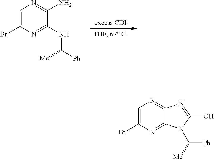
C1=C(Br)N=C(NC([Ph])[Me])C(N)=N1.C1=C(Br)N=C2C(=N1)N=C(O)N2C([Me])[Ph]
